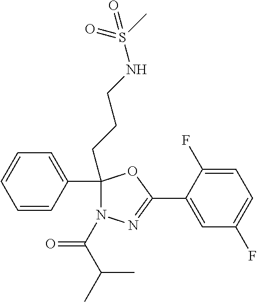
C1=C(F)C(C2=NN(C(=O)C(C)C)C(CCCNS(=O)(=O)C)(C3=CC=CC=C3)O2)=CC(F)=C1
